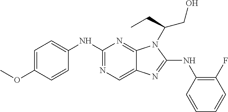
C1(NC2=C(F)C=CC=C2)=NC2=CN=C(NC3=CC=C(OC)C=C3)N=C2N1C(CO)CC
